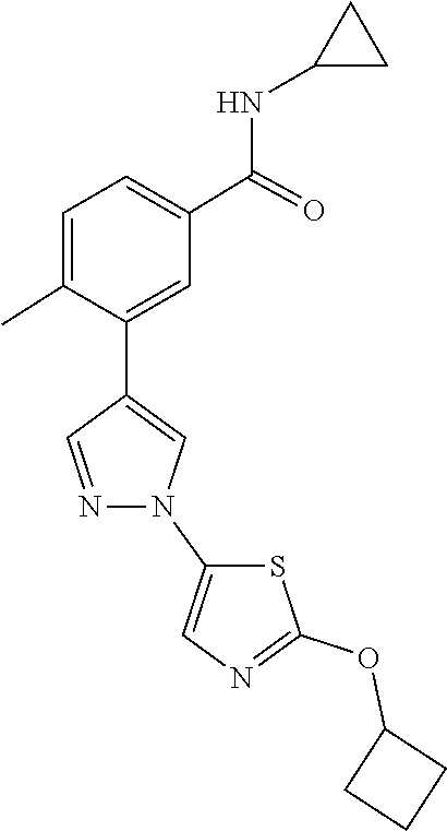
N1(C2=CN=C(OC3CCC3)S2)C=C(C2=CC(C(NC3CC3)=O)=CC=C2C)C=N1
